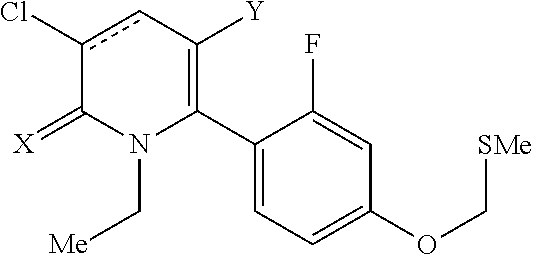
C1(C2=C([Y])cc(Cl)C(=[X])N2C[Me])=CC=C(OC[SMe])C=C1F
